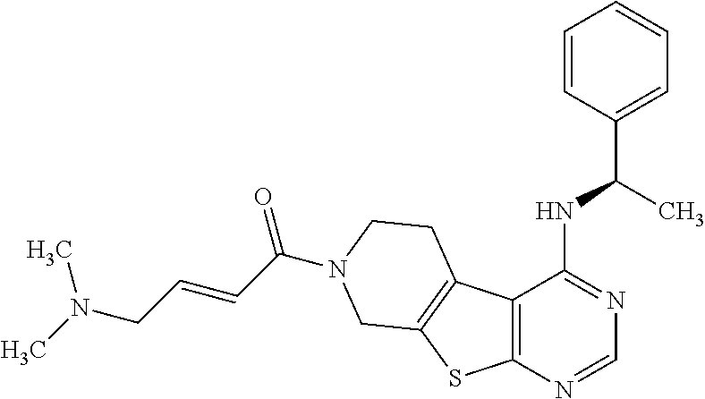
C1(C(C)NC2=NC=NC3=C2C2=C(S3)CN(C(C=CCN(C)C)=O)CC2)=CC=CC=C1
